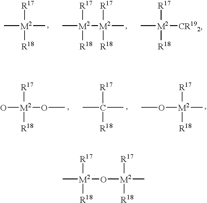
C[M2]([R17])([R18])C.C[M2]([R17])([R18])[M2]([R17])([R18])C.C[M2]([R17])([R18])[CR192].O[M2](OC)([R17])[R18].CC([R17])([R18])C.CO[M2]([R17])([R18])C.C[M2]([R17])([R18])O[M2]([R17])([R18])C
